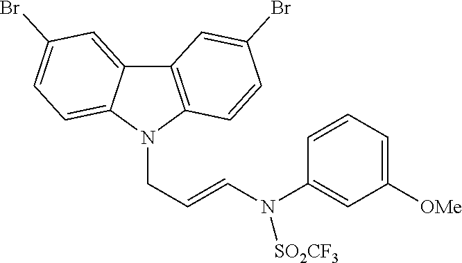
C12=C(N(CC=CN(C3=CC([OMe])=CC=C3)[SO2CF3])C3=CC=C(Br)C=C13)C=CC(Br)=C2
